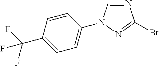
C1=CC(N2C=NC(Br)=N2)=CC=C1C(F)(F)F
